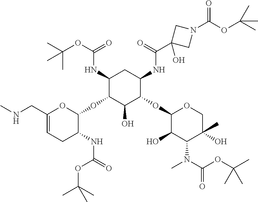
C(C1=CCC(NC(OC(C)(C)C)=O)C(OC2C(O)C(OC3C(O)C(N(C(OC(C)(C)C)=O)C)C(O)(C)CO3)C(NC(C3(O)CN(C(OC(C)(C)C)=O)C3)=O)CC2NC(=O)OC(C)(C)C)O1)NC
